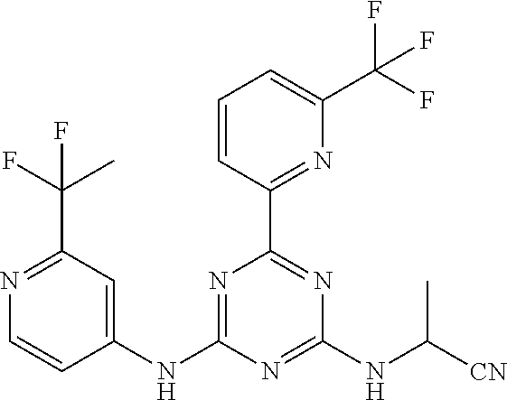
N1=C(NC2=CC(C(C)(F)F)=NC=C2)N=C(NC([CN])C)N=C1C1=NC(C(F)(F)F)=CC=C1
